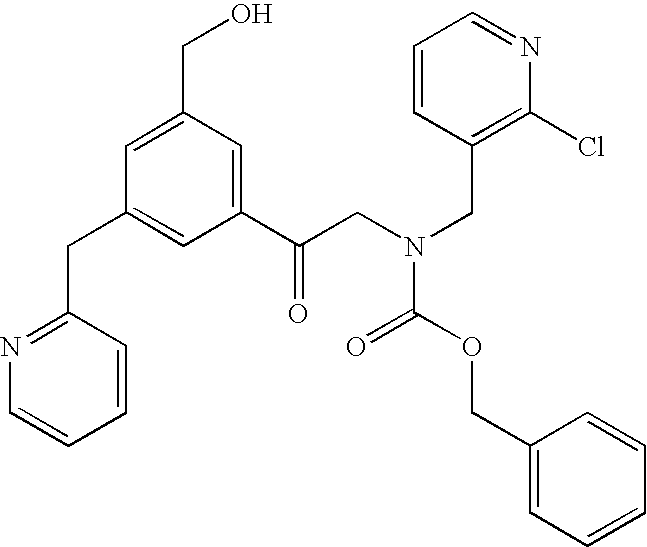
C1=CC=CC(CC2=CC(C(CN(CC3=C(Cl)N=CC=C3)C(OCC3=CC=CC=C3)=O)=O)=CC(CO)=C2)=N1
